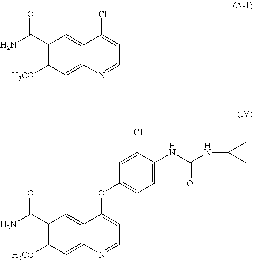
ClC1=CC=NC2=CC([H3CO])=C(C(N)=O)C=C12.C1(Cl)=CC(OC2=CC=NC3=CC([H3CO])=C(C(N)=O)C=C23)=CC=C1NC(NC1CC1)=O
